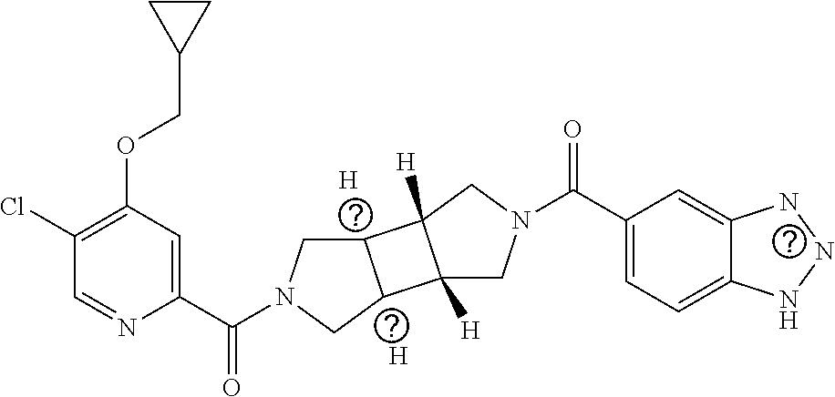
[H].[H].C1(Cl)=C(OCC2CC2)C=C(C(N2CC3C(C2)C2([H])C3([H])CN(C(C3=CC=C4C(=C3)NNN4)=O)C2)=O)N=C1
